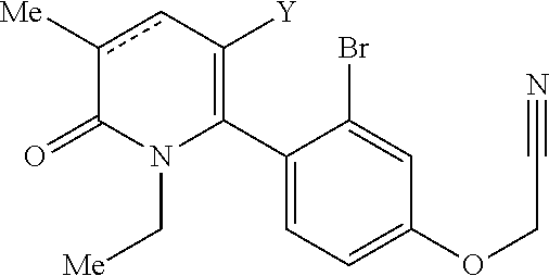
C1(C2=C([Y])cc([Me])C(=O)N2C[Me])=CC=C(OCC#N)C=C1Br
